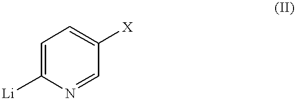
C1=C([Li])N=CC([X])=C1
